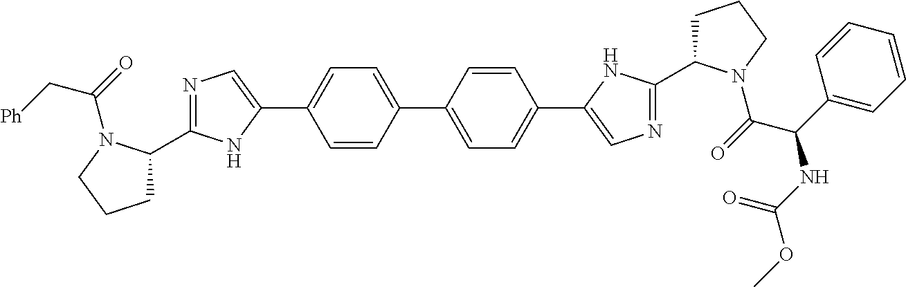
C1=CC(C2=CC=C(C3=CN=C(C4CCCN4C(=O)C(C4=CC=CC=C4)NC(OC)=O)N3)C=C2)=CC=C1C1=CN=C(C2CCCN2C(=O)C[Ph])N1
